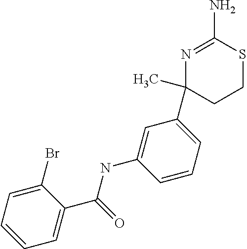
N1=C(N)SCCC1(C1=CC=CC(NC(C2=CC=CC=C2Br)=O)=C1)C
